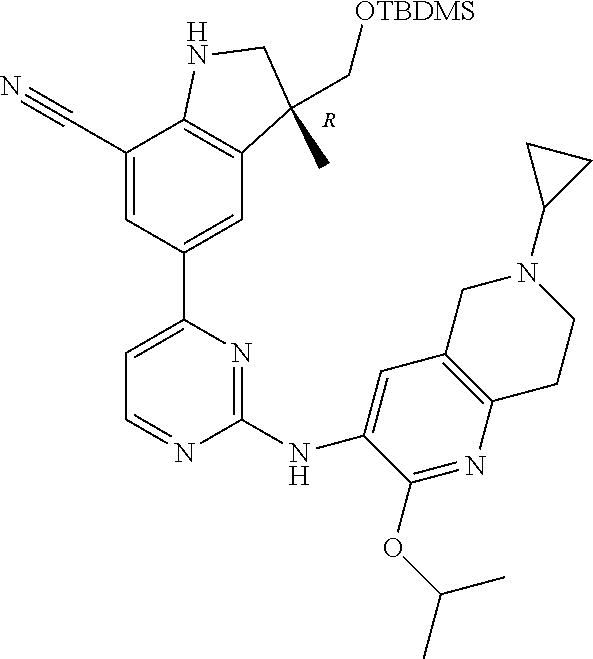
C1(C2=CC3=C(C(C#N)=C2)NCC3(C)C[OTBDMS])=CC=NC(NC2=CC3=C(N=C2OC(C)C)CCN(C2CC2)C3)=N1.[R]
